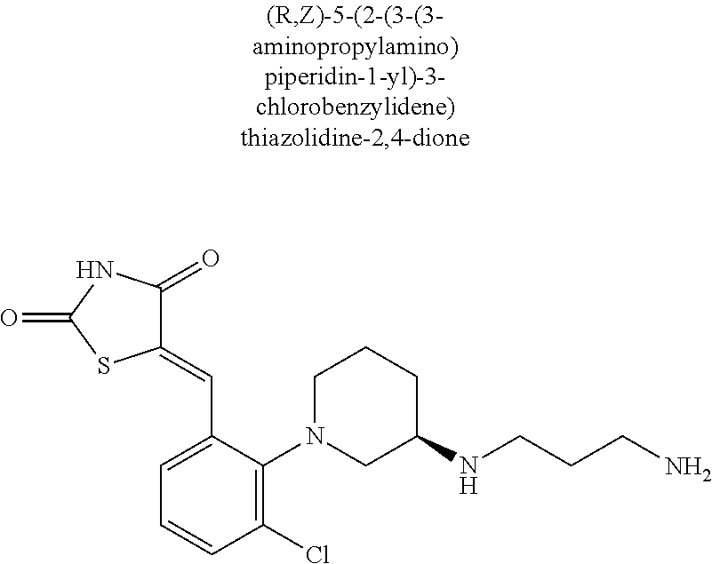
C1(=CC2=CC=CC(Cl)=C2N2CC(NCCCN)CCC2)C(=O)NC(=O)S1
